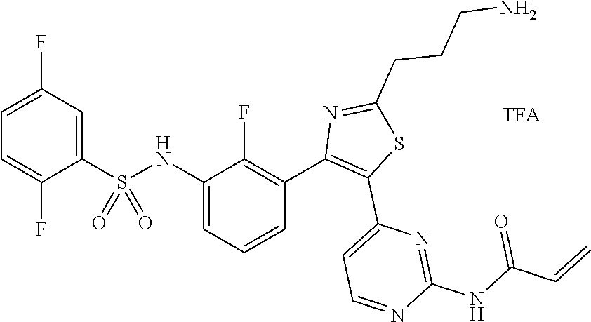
C1=C(F)C(S(NC2=CC=CC(C3=C(C4=CC=NC(NC(C=C)=O)=N4)SC(CCCN)=N3)=C2F)(=O)=O)=CC(F)=C1
